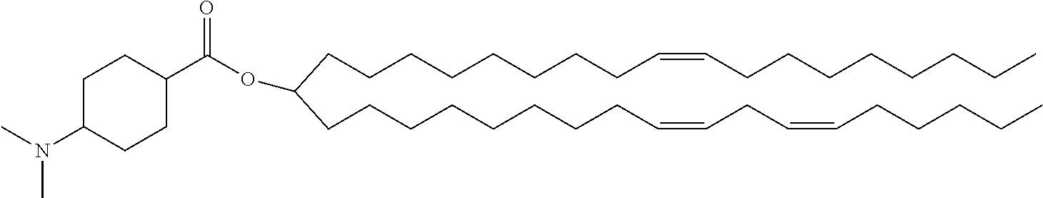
C(C(OC(C1CCC(N(C)C)CC1)=O)CCCCCCCCC=CCCCCCCCC)CCCCCCCC=CCC=CCCCCC
